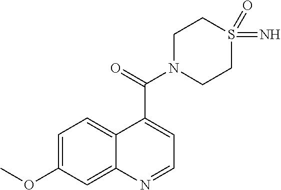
C12=CC=C(OC)C=C1N=CC=C2C(=O)N1CCS(=N)(=O)CC1
